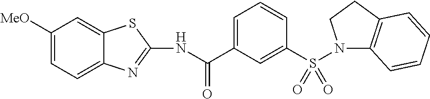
N(C(C1=CC=CC(S(N2C3=C(CC2)C=CC=C3)(=O)=O)=C1)=O)C1=NC2=CC=C([MeO])C=C2S1
